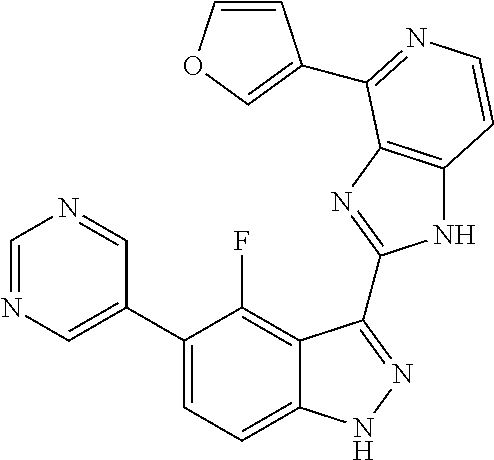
C1=C(C2=CC=C3C(=C2F)C(C2=NC4=C(N2)C=CN=C4C2=COC=C2)=NN3)C=NC=N1
